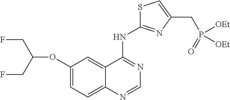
C1(OC(CF)CF)=CC=C2C(=C1)C(NC1=NC(CP([OEt])(=O)[OEt])=CS1)=NC=N2
